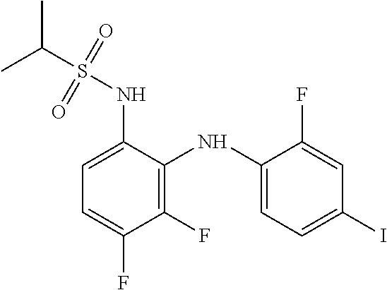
C1(NS(C(C)C)(=O)=O)=CC=C(F)C(F)=C1NC1=CC=C(I)C=C1F
